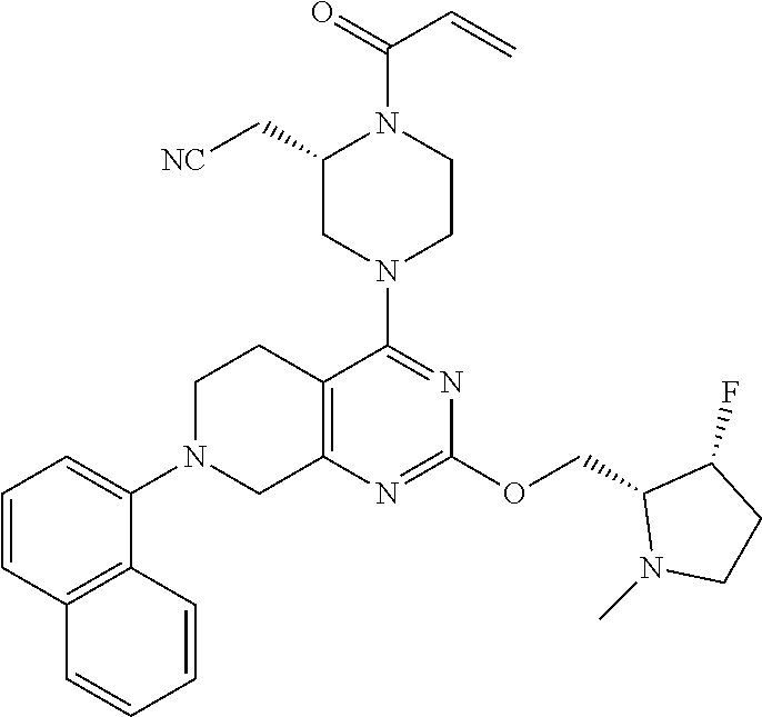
C12=C(N=C(OCC3N(C)CCC3F)N=C1N1CCN(C(C=C)=O)C(C[NC])C1)CN(C1=CC=CC3=C1C=CC=C3)CC2
